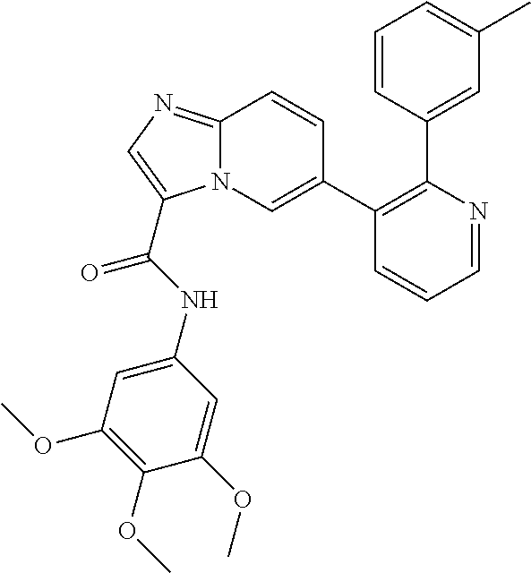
C1(C2=CN3C(=NC=C3C(=O)NC3=CC(OC)=C(OC)C(OC)=C3)C=C2)=C(C2=CC(C)=CC=C2)N=CC=C1
